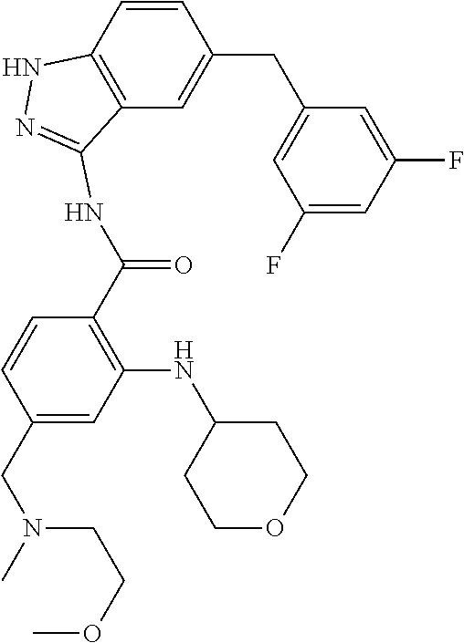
C1=CC2=C(C=C1CC1=CC(F)=CC(F)=C1)C(NC(C1=C(NC3CCOCC3)C=C(CN(C)CCOC)C=C1)=O)=NN2
